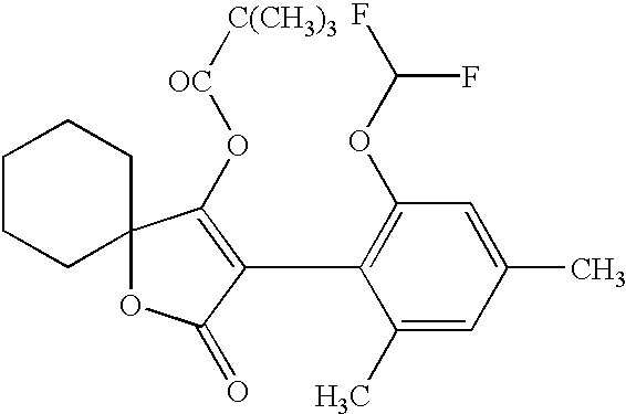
C1(OC(F)F)=C(C2=C(O[OC][C(CH3)3])C3(OC2=O)CCCCC3)C(C)=CC(C)=C1
